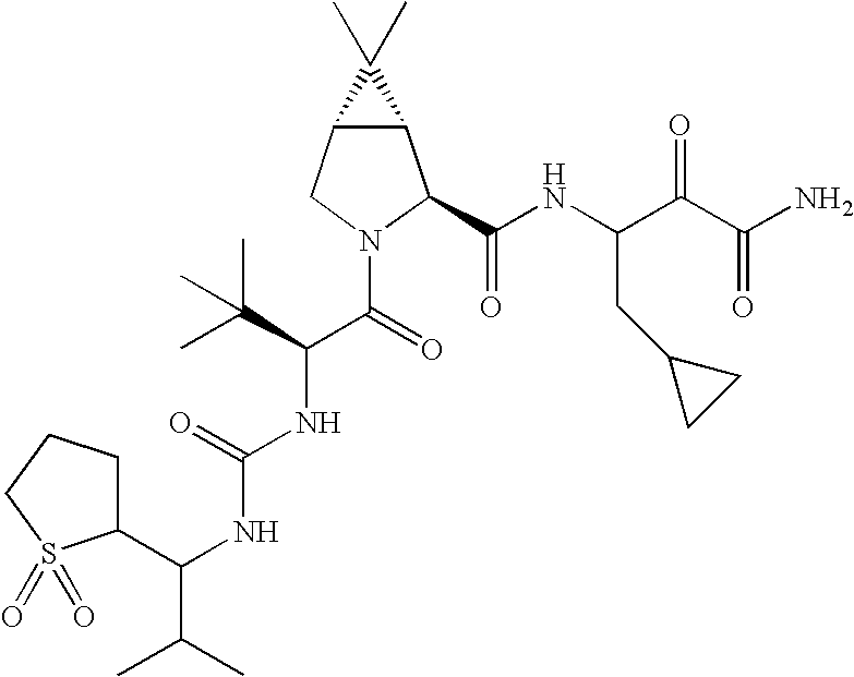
C12C(CN(C(C(NC(=O)NC(C3CCCS3(=O)=O)C(C)C)C(C)(C)C)=O)C1C(NC(C(C(N)=O)=O)CC1CC1)=O)C2(C)C
